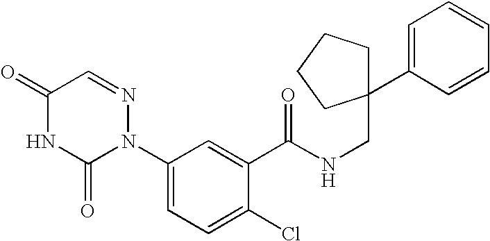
C1(=O)NC(=O)N(C2=CC=C(Cl)C(C(=O)NCC3(C4=CC=CC=C4)CCCC3)=C2)N=C1
